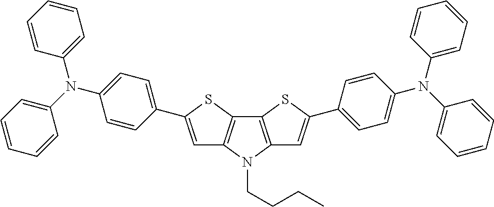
C1=C(C2=CC=C(N(C3=CC=CC=C3)C3=CC=CC=C3)C=C2)SC2=C1N(CCCC)C1=C2SC(C2=CC=C(N(C3=CC=CC=C3)C3=CC=CC=C3)C=C2)=C1
